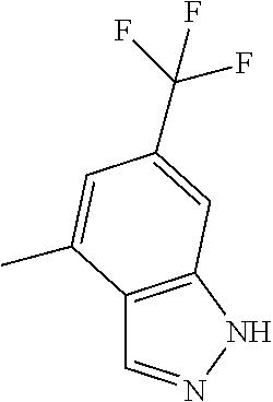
C12=C(NN=C1)C=C(C(F)(F)F)C=C2C
